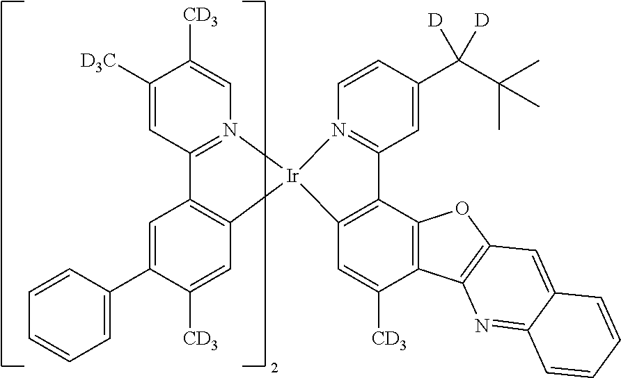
C1([CD3])=CC2=N(C=C1[CD3])[Ir]1(C3=C2C=C(C2=CC=CC=C2)C([CD3])=C3)C2=C(C3=C(C([CD3])=C2)C2=C(O3)C=C3C(=N2)C=CC=C3)C2=N1C=CC(C(C(C)(C)C)([D])[D])=C2
